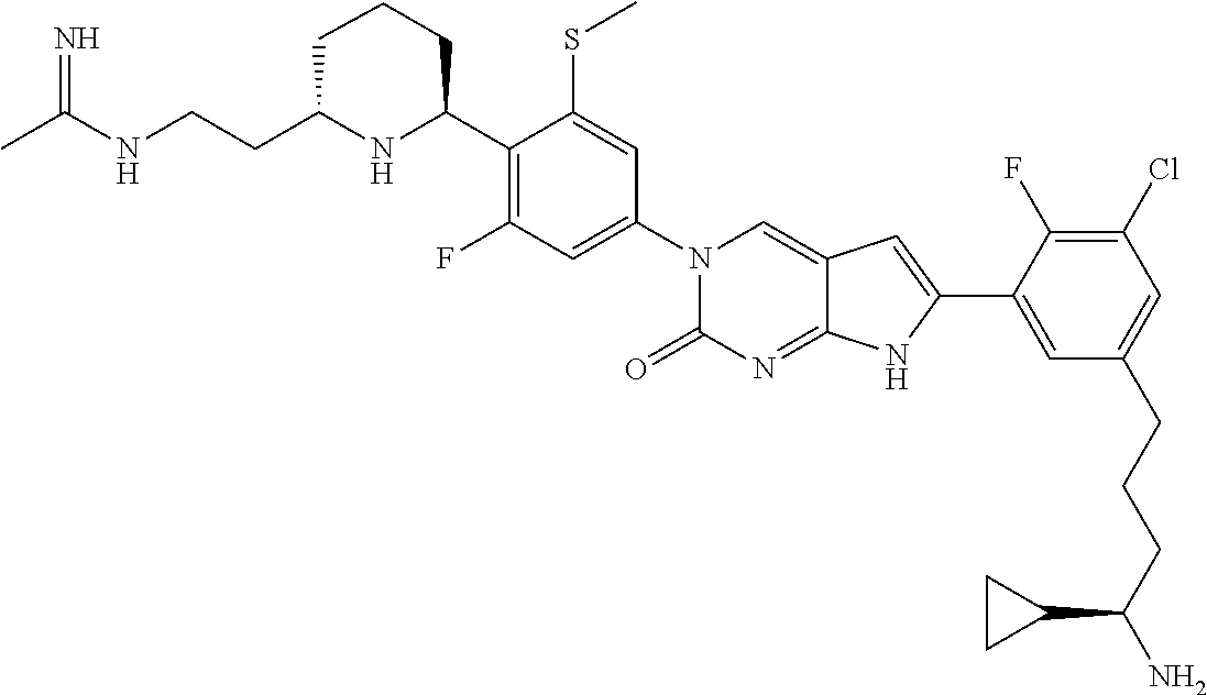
CC(NCCC1NC(C2=C(F)C=C(N3C(=O)N=C4C(=C3)C=C(C3=CC(CCCC(N)C5CC5)=CC(Cl)=C3F)N4)C=C2SC)CCC1)=N
